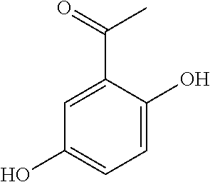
C1(O)=CC=C(O)C(C(=O)C)=C1
